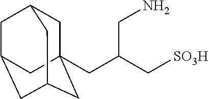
C1C2(CC(C[SO3H])CN)CC3CC(CC1C3)C2
